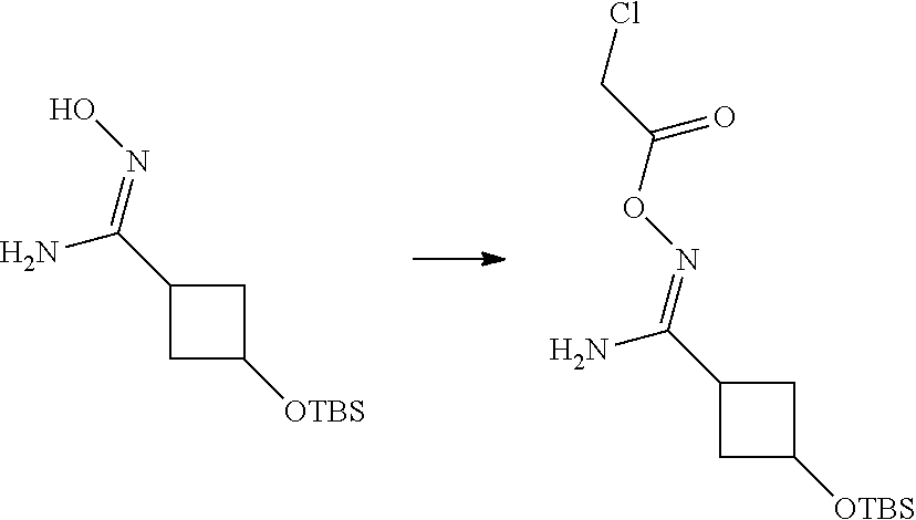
C1C([OTBS])CC1C(=NOC(CCl)=O)N.C1C([OTBS])CC1C(=NO)N
